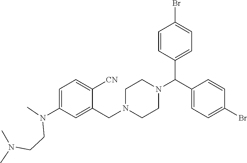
C1=C(N(C)CCN(C)C)C=C(CN2CCN(C(C3=CC=C(Br)C=C3)C3=CC=C(Br)C=C3)CC2)C([CN])=C1
